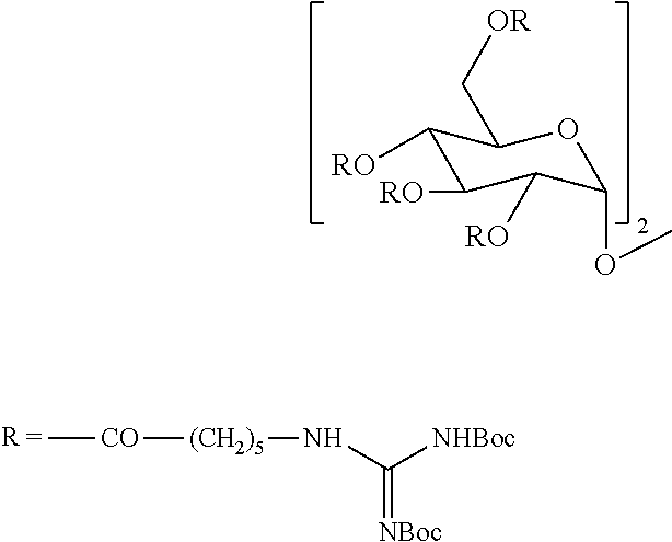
C1([RO])C([RO])C([RO])C(OC)OC1C[OR].C[CO][(CH2)5]NC([NHBoc])=[NBoc]
